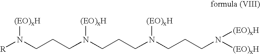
[R]N(CCCN(CCCN(CCCN([(EO)xH])[(EO)xH])[(EO)xH])[(EO)xH])[(EO)xH]
